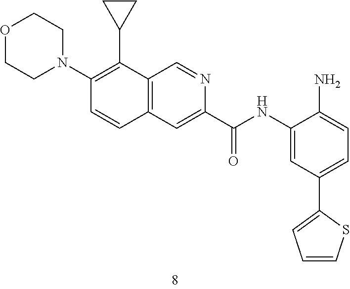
C1(N2CCOCC2)=C(C2CC2)C2=C(C=C1)C=C(C(=O)NC1=CC(C3=CC=CS3)=CC=C1N)N=C2
